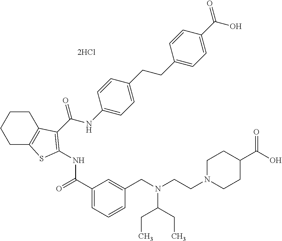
C1CC2=C(CC1)SC(NC(=O)C1=CC=CC(CN(CCN3CCC(C(O)=O)CC3)C(CC)CC)=C1)=C2C(NC1=CC=C(CCC2=CC=C(C(=O)O)C=C2)C=C1)=O.[2HCl]
